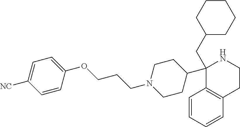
C1=CC=CC2=C1C(C1CCN(CCCOC3=CC=C([NC])C=C3)CC1)(CC1CCCCC1)NCC2
